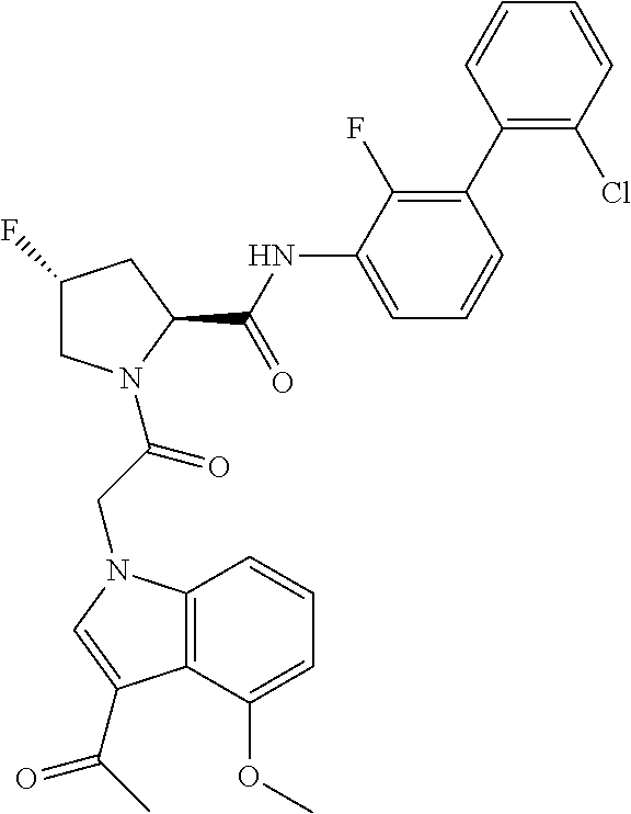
C1C(F)CC(C(NC2=CC=CC(C3=C(Cl)C=CC=C3)=C2F)=O)N1C(CN1C2=C(C(C(C)=O)=C1)C(OC)=CC=C2)=O
